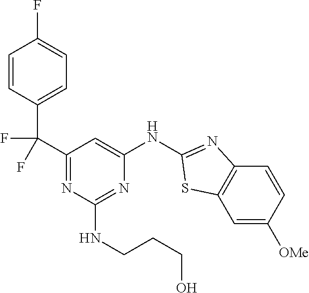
C1=C([OMe])C=CC2=C1SC(NC1=CC(C(C3=CC=C(F)C=C3)(F)F)=NC(NCCCO)=N1)=N2
